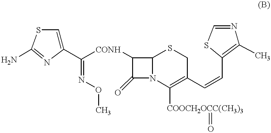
C1(C(=NOC)[CONH]C2C(=O)N3C2SCC(C=CC2=C(C)N=CS2)=C3[COOCH2OCC(CH3)3]=O)=CSC(N)=N1
